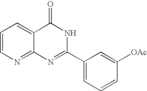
C1=CN=C2C(=C1)C(=O)NC(C1=CC=CC([OAc])=C1)=N2
